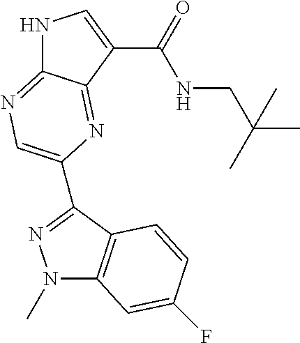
N1C2=NC=C(C3=NN(C)C4=C3C=CC(F)=C4)N=C2C(C(=O)NCC(C)(C)C)=C1
